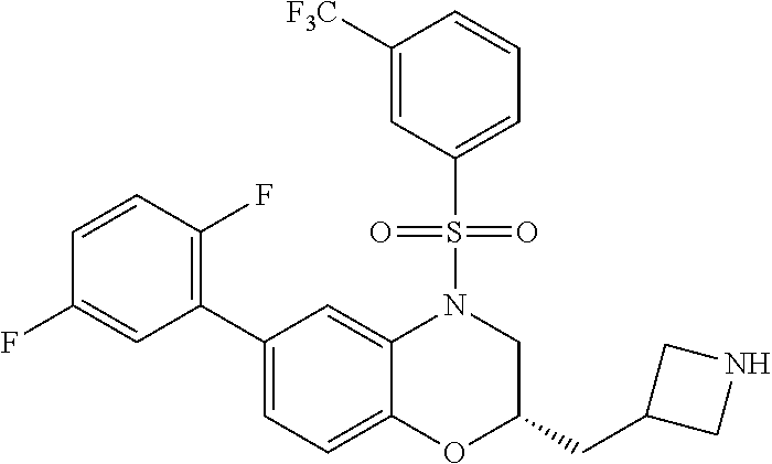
C1([F3C])=CC(S(=O)(=O)N2C3=CC(C4=C(F)C=CC(F)=C4)=CC=C3OC(CC3CNC3)C2)=CC=C1
